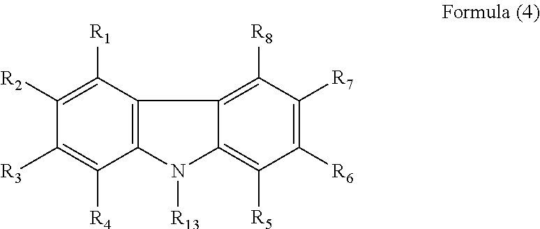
C12=C([R8])C([R7])=C([R6])C([R5])=C1N([R13])C1=C2C([R1])=C([R2])C([R3])=C1[R4]
